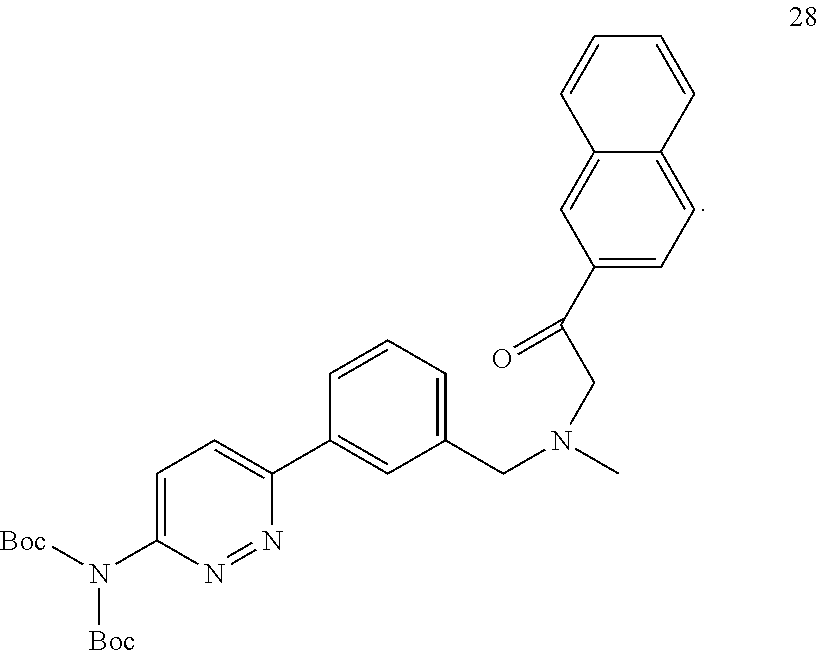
C1=C(N([Boc])[Boc])N=NC(C2=CC(CN(C)CC(C3=CC=C4C(=C3)C=CC=C4)=O)=CC=C2)=C1
